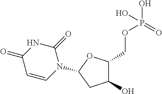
C1(O)C(COP(O)(=O)O)OC(N2C(=O)NC(=O)C=C2)C1
